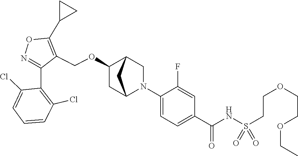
N1=C(C2=C(Cl)C=CC=C2Cl)C(COC2CC3N(C4=CC=C(C(NS(CCOCCOCC)(=O)=O)=O)C=C4F)CC2C3)=C(C2CC2)O1
